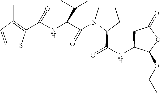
C1C(NC(=O)C2N(C(C(NC(=O)C3=C(C)C=CS3)C(C)C)=O)CCC2)C(OCC)OC1=O
